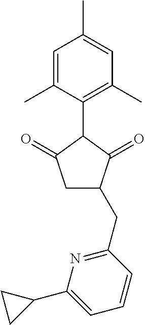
C1=C(C)C(C2C(=O)CC(CC3=NC(C4CC4)=CC=C3)C2=O)=C(C)C=C1C
